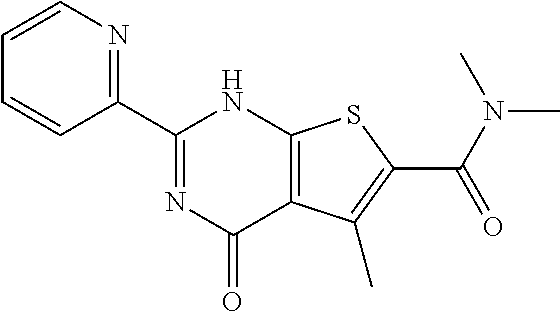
C1(C2=NC(=O)C3=C(N2)SC(C(N(C)C)=O)=C3C)=NC=CC=C1
